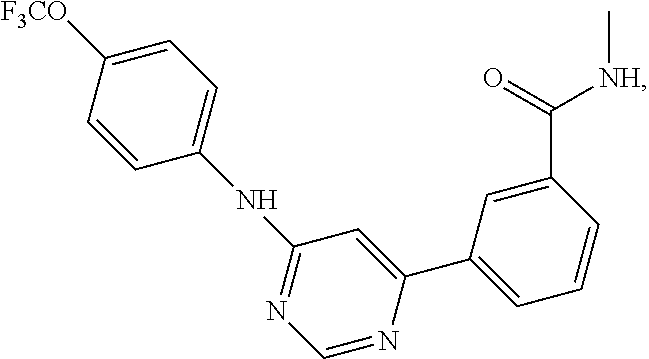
C1([F3CO])=CC=C(NC2=NC=NC(C3=CC=CC(C(=O)[NH]C)=C3)=C2)C=C1
